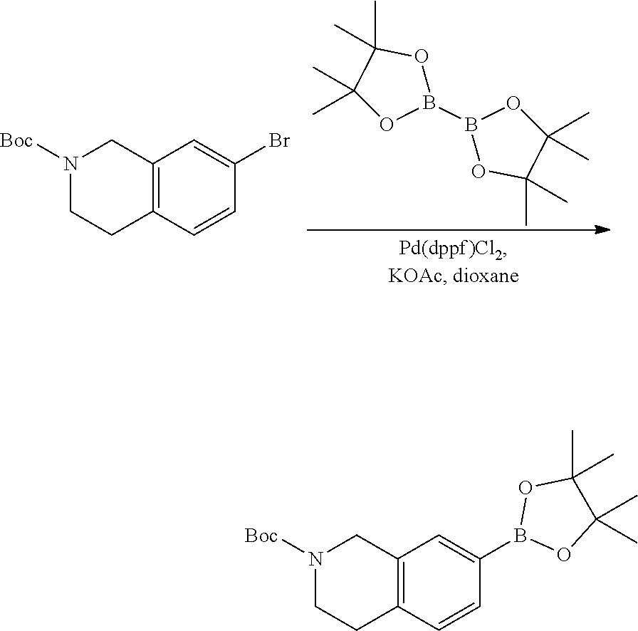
C1(C)(C)OB(B2OC(C)(C)C(C)(C)O2)OC1(C)C.C12=C(C=CC(Br)=C1)CCN([Boc])C2.C12=C(C=CC(B3OC(C)(C)C(C)(C)O3)=C1)CCN([Boc])C2
